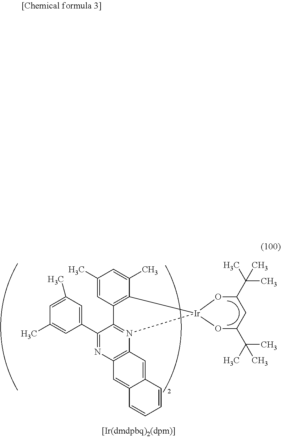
C1(C2=CC(C)=CC(C)=C2)=NC2=C(N3=C1C1=C(C(C)=CC(C)=C1)[Ir]31OC(C(C)(C)C)CC(C(C)(C)C)O1)C=C1C(=C2)C=CC=C1
